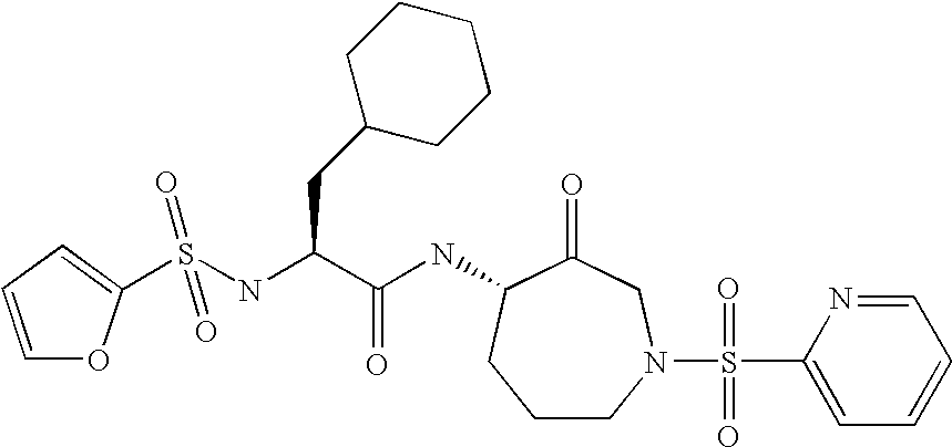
C1CN(S(C2=CC=CC=N2)(=O)=O)CC(=O)C(NC(C(CC2CCCCC2)NS(=O)(=O)C2=CC=CO2)=O)C1
